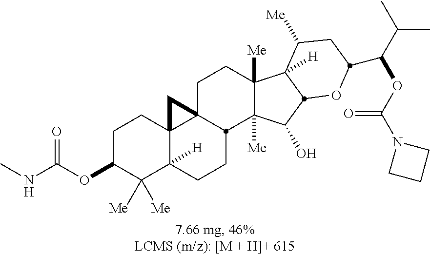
C1C(OC(NC)=O)C([Me])([Me])C2([H])C3(C1)C1(CCC4([Me])C([Me])(C(O)C5C4([H])C([Me])CC(C(C(C)C)OC(N4CCC4)=O)O5)C1CC2)C3
